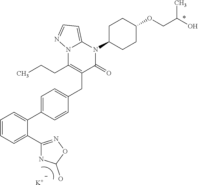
C1=C(C2=CC=C(CC3=C(CCC)N4C(=CC=N4)N(C4CCC(OCC(O)C)CC4)C3=O)C=C2)C(C2=NOC(O)N2)=CC=C1.[K]
